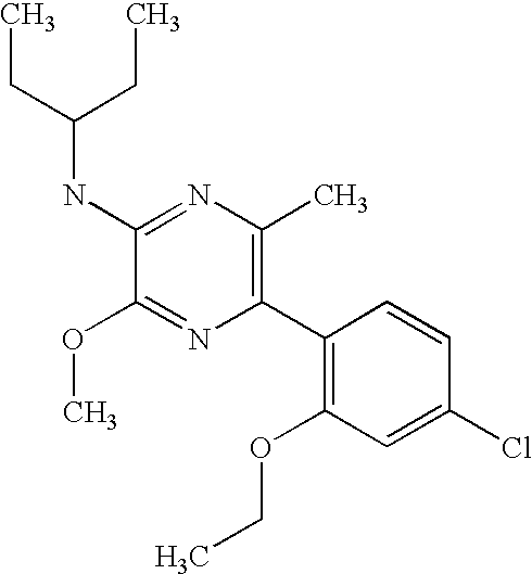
C1(NC(CC)CC)=NC(C)=C(C2=C(OCC)C=C(Cl)C=C2)N=C1OC
